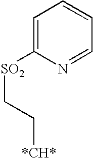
[*CH*]CC[SO2]C1=CC=CC=N1
